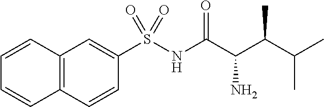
C12=C(C=CC(S(NC(C(C(C(C)C)C)N)=O)(=O)=O)=C1)C=CC=C2
